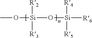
CO[Si](O[Si]([R6])([R4])[R5])([R2])[R3]
